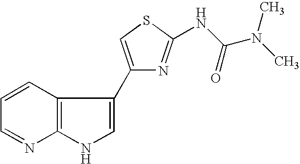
C12=C(C=CC=N1)C(C1=CSC(NC(N(C)C)=O)=N1)=CN2
